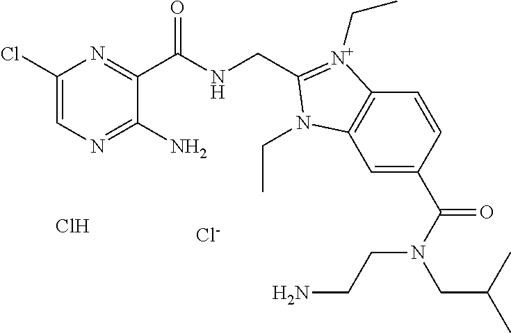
C1(Cl)=CN=C(N)C(C(NCC2=[N+](CC)C3=C(C=C(C(N(CC(C)C)CCN)=O)C=C3)N2CC)=O)=N1.Cl.[Cl-]
